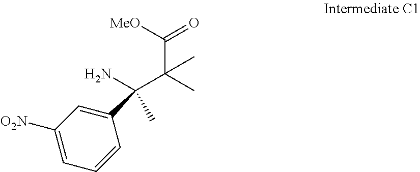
C1([O2N])=CC=CC(C(C(C(=O)[MeO])(C)C)(C)N)=C1
